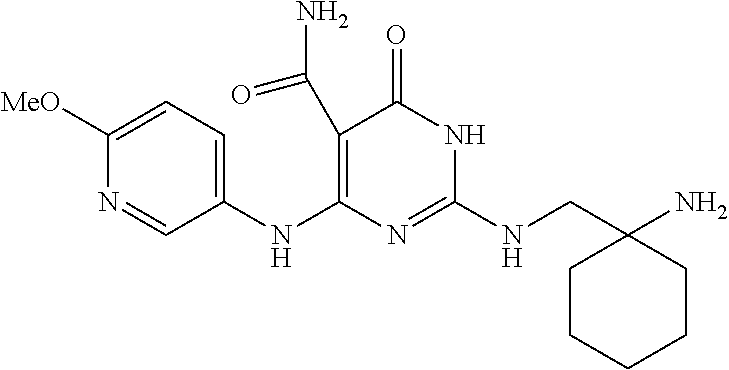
C1(C(N)=O)=C(NC2=CC=C([MeO])N=C2)N=C(NCC2(N)CCCCC2)NC1=O
